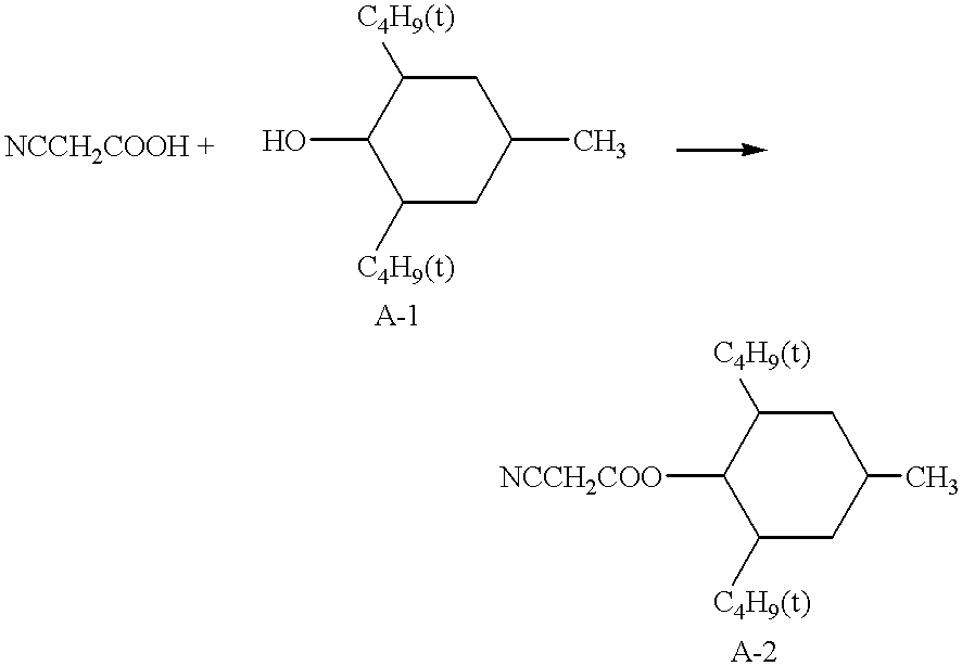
C1(O)C([C4H9(t)])CC(C)CC1[C4H9(t)].C1([NCCH2COO])C([C4H9(t)])CC(C)CC1[C4H9(t)]
